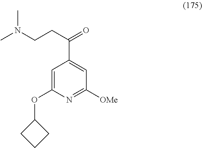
C1=C(OC2CCC2)N=C([OMe])C=C1C(CCN(C)C)=O
